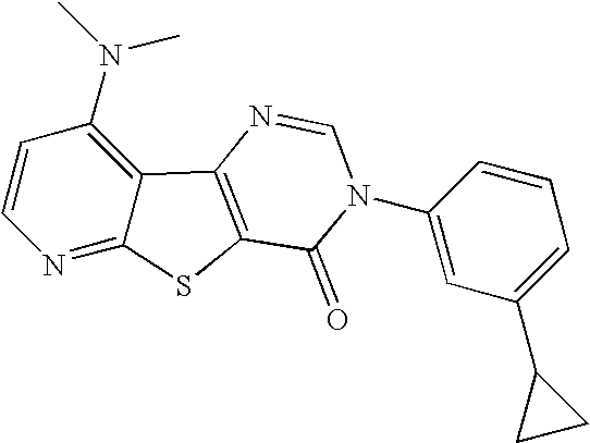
C1=CC(N(C)C)=C2C(=N1)SC1=C2N=CN(C2=CC(C3CC3)=CC=C2)C1=O
